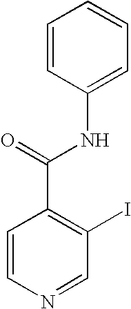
C1=CN=CC(I)=C1C(=O)NC1=CC=CC=C1
